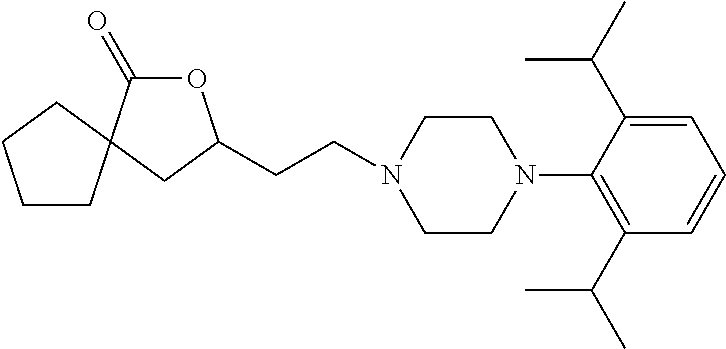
O1C(=O)C2(CC1CCN1CCN(C3=C(C(C)C)C=CC=C3C(C)C)CC1)CCCC2
